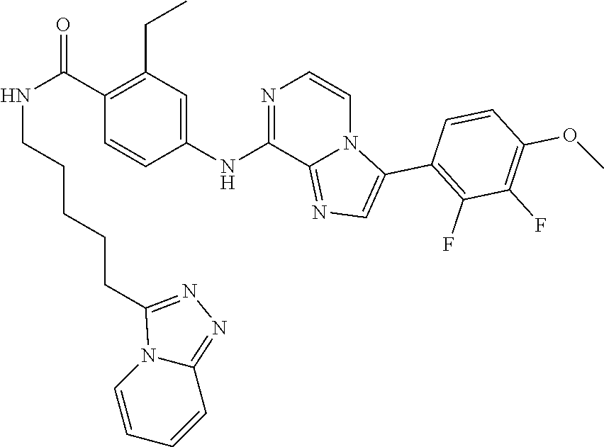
C1(CC)=C(C(NCCCCCC2=NN=C3N2C=CC=C3)=O)C=CC(NC2=NC=CN3C2=NC=C3C2=C(F)C(F)=C(OC)C=C2)=C1
